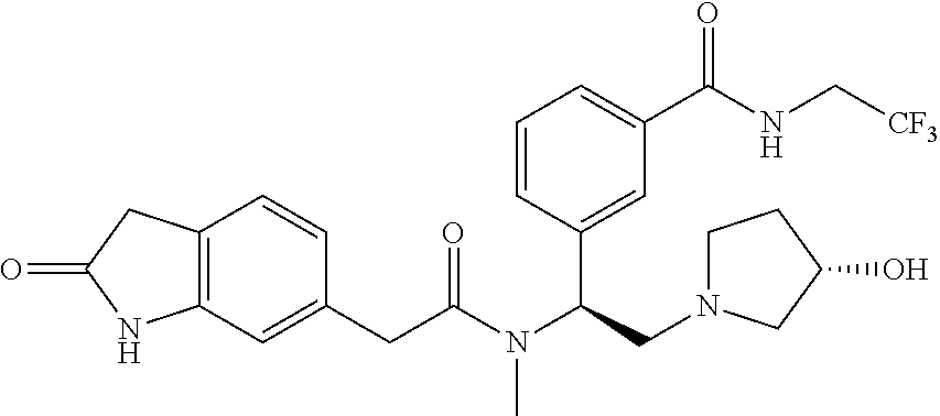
C12=C(C=C(CC(N(C(CN3CCC(O)C3)C3=CC(C(NC[CF3])=O)=CC=C3)C)=O)C=C1)NC(=O)C2
